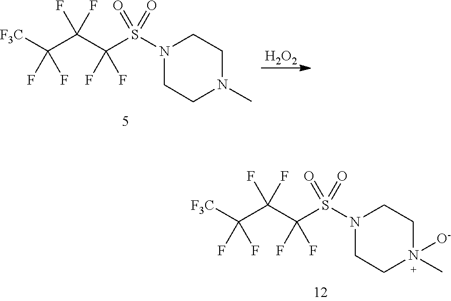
[F3C]C(C(C(S(N1CCN(C)CC1)(=O)=O)(F)F)(F)F)(F)F.[H2O2].[F3C]C(C(C(S(N1CCN(C)([O-])CC1)(=O)=O)(F)F)(F)F)(F)F
